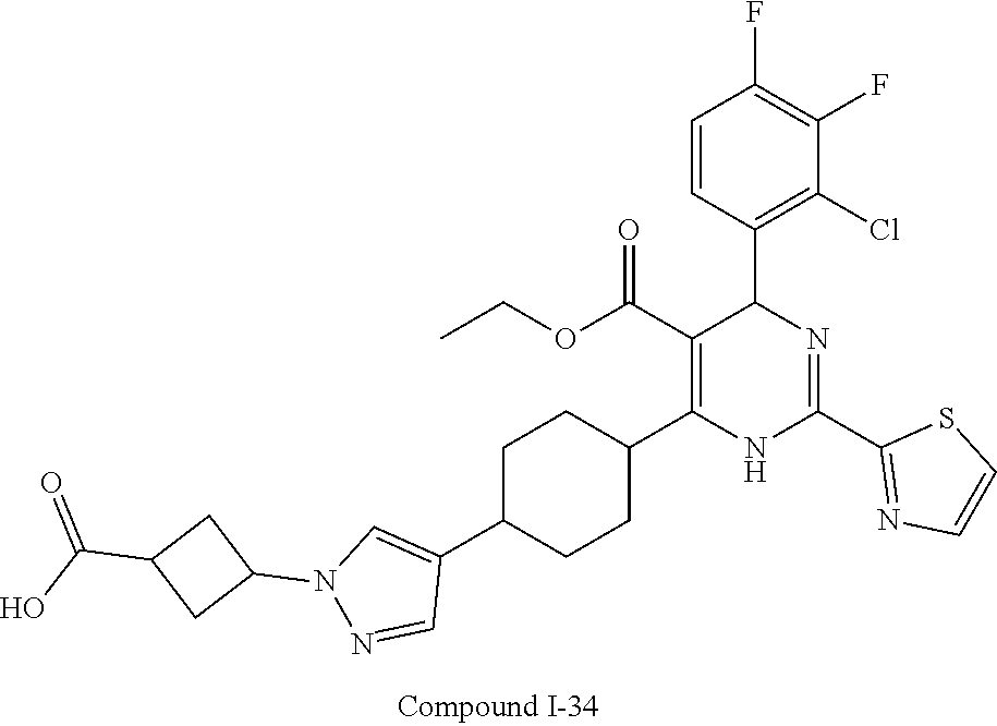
C1(F)=C(F)C=CC(C2N=C(C3=NC=CS3)NC(C3CCC(C4=CN(C5CC(C(O)=O)C5)N=C4)CC3)=C2C(OCC)=O)=C1Cl
